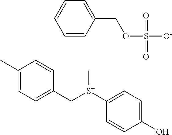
C1(C)=CC=C(C[S+](C2=CC=C(O)C=C2)C)C=C1.C1=CC(COS([O-])(=O)=O)=CC=C1
